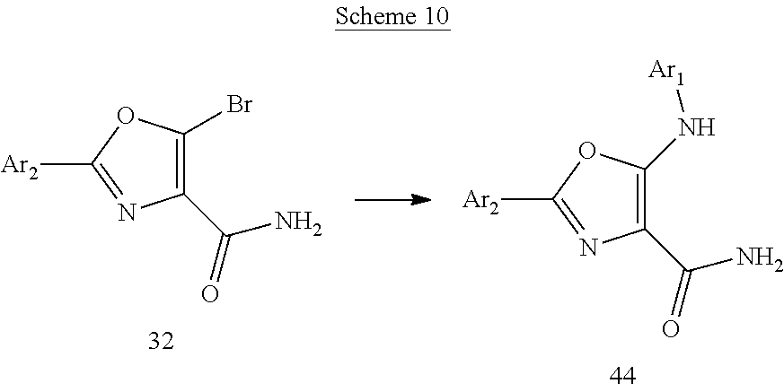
C1(C(=O)N)=C(Br)OC([Ar2])=N1.C1(C(=O)N)=C(N[Ar1])OC([Ar2])=N1
